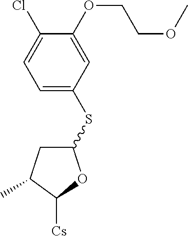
C1(SC2=CC=C(Cl)C(OCCOC)=C2)CC(C)C([Cs])O1
